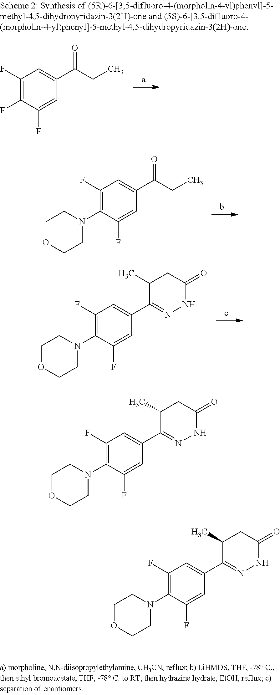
C1(F)=C(F)C(F)=CC(C(CC)=O)=C1.C1(F)=C(N2CCOCC2)C(F)=CC(C(CC)=O)=C1.C1(F)=C(N2CCOCC2)C(F)=CC(C2=NNC(=O)CC2C)=C1.C1(F)=C(N2CCOCC2)C(F)=CC(C2=NNC(=O)CC2C)=C1.C1(F)=C(N2CCOCC2)C(F)=CC(C2=NNC(=O)CC2C)=C1
